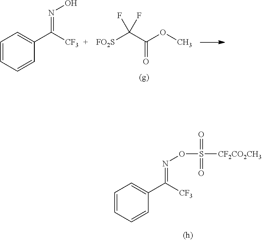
C1=CC=CC(C([CF3])=NOS(=O)(=O)[CF2CO2CH3])=C1.[FO2S]C(C(OC)=O)(F)F.C1=CC=CC(C([CF3])=NO)=C1
